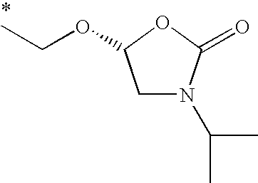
C1N(C(C)C)C(=O)OC1OCC
